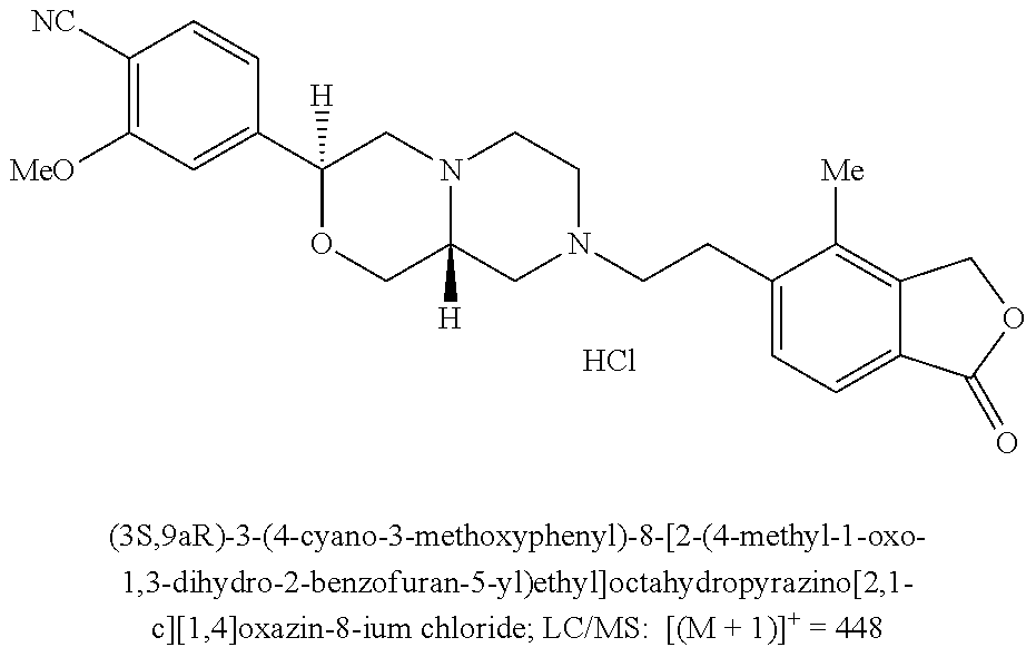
C1([MeO])=C([NC])C=CC(C2([H])OCC3([H])N(C2)CCN(CCC2=CC=C4C(=C2[Me])COC4=O)C3)=C1.Cl
